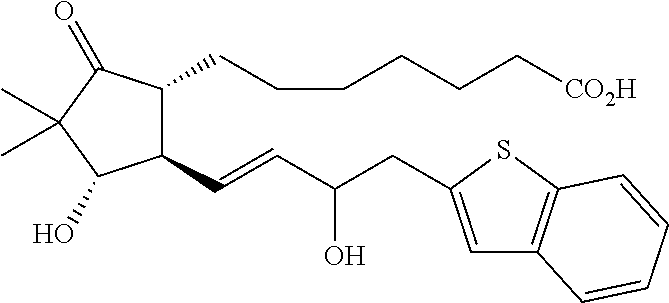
C1(C=CC(CC2=CC3=C(S2)C=CC=C3)O)C(CCCCCC[CO2H])C(=O)C(C)(C)C1O
